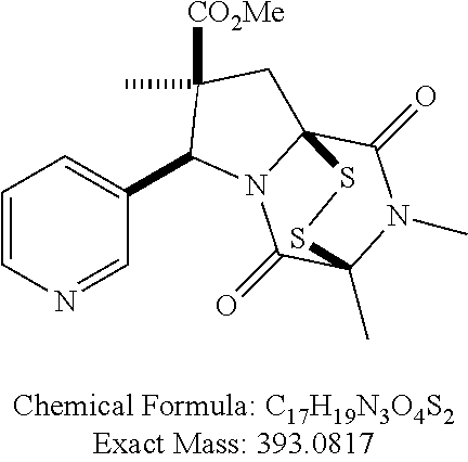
C1(C2=CC=CN=C2)N2C3(CC1(C)[CO2Me])C(=O)N(C)C(C)(C2=O)SS3
